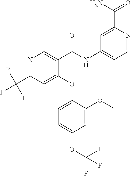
N1=C(C(F)(F)F)C=C(OC2=CC=C(OC(F)(F)F)C=C2OC)C(C(NC2=CC=NC(C(N)=O)=C2)=O)=C1
